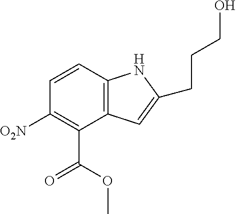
C12=C(C=CC([O2N])=C1C(OC)=O)NC(CCCO)=C2
